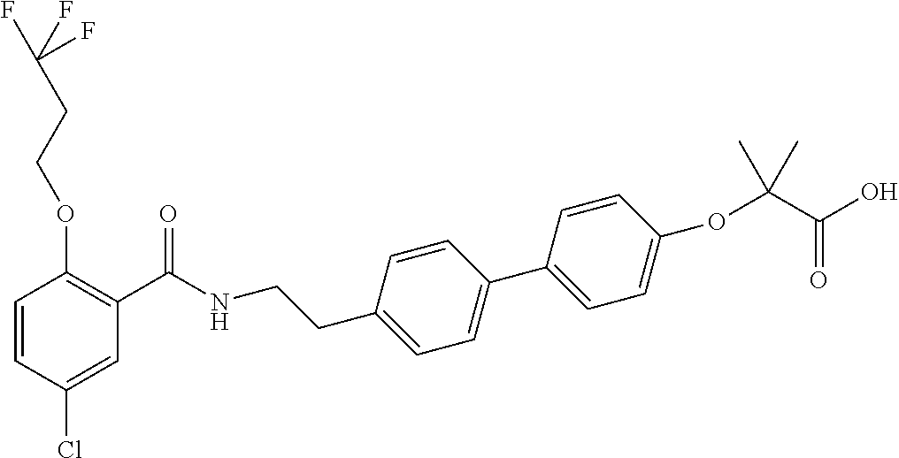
C1=CC(Cl)=CC(C(NCCC2=CC=C(C3=CC=C(OC(C(O)=O)(C)C)C=C3)C=C2)=O)=C1OCCC(F)(F)F
